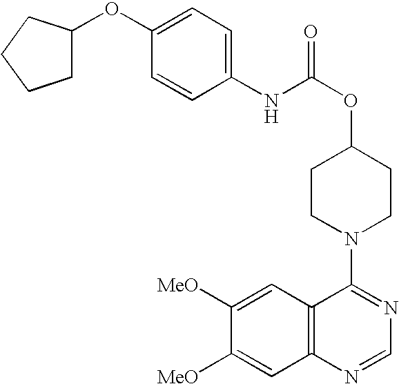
N1(C2=NC=NC3=C2C=C([MeO])C([MeO])=C3)CCC(OC(=O)NC2=CC=C(OC3CCCC3)C=C2)CC1
